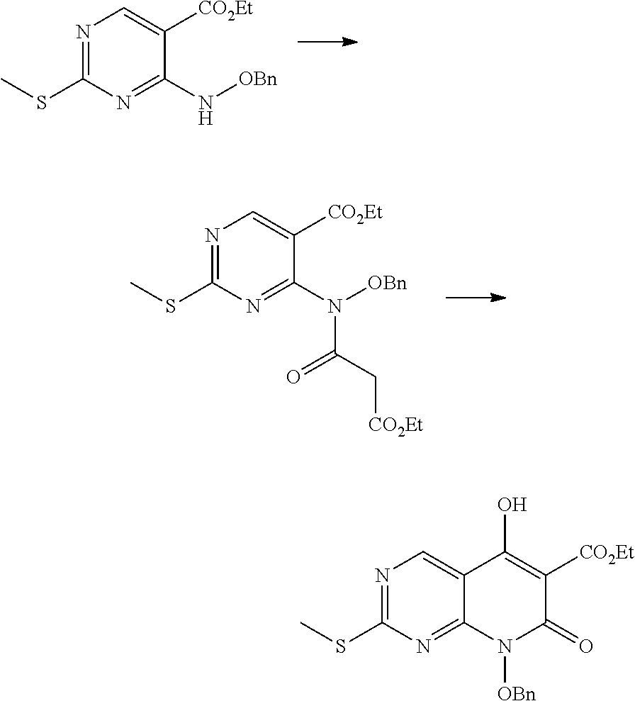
N1=C(SC)N=C(N[OBn])C([CO2Et])=C1.N1=C(SC)N=C(N([OBn])C(C[CO2Et])=O)C([CO2Et])=C1.N1=C(SC)N=C2C(=C1)C(O)=C([CO2Et])C(=O)N2[OBn]
